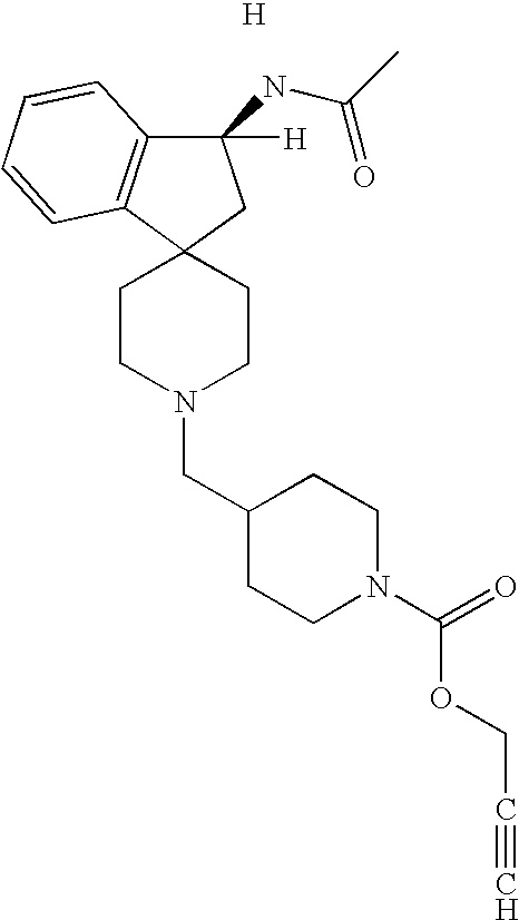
C1CN(CC2CCN(C(OCC#C)=O)CC2)CCC12C1=C(C(NC(=O)C)([H])C2)C=CC=C1.[H]
